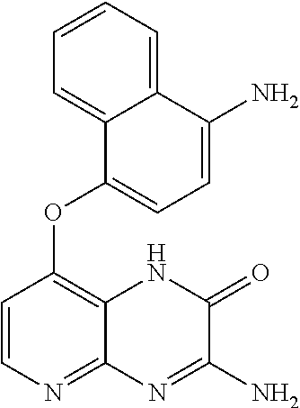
C12=CC=CC=C1C(N)=CC=C2OC1=C2C(=NC=C1)N=C(N)C(=O)N2
